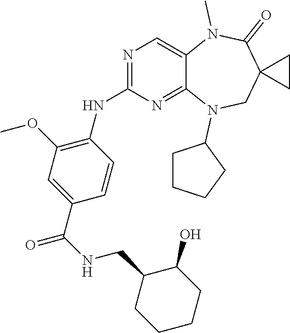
C1=CC(C(NCC2CCCCC2O)=O)=CC(OC)=C1NC1=NC=C2C(=N1)N(C1CCCC1)CC1(C(=O)N2C)CC1
